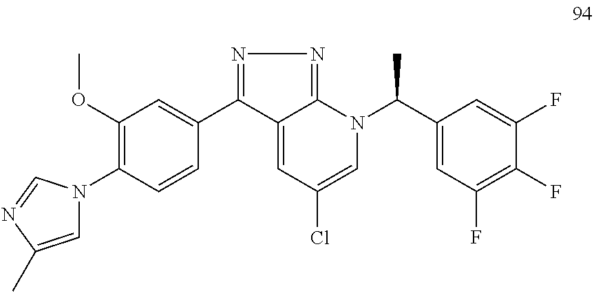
N1=C(C2=CC(OC)=C(N3C=C(C)N=C3)C=C2)C2=CC(Cl)=CN(C(C3=CC(F)=C(F)C(F)=C3)C)C2=N1
